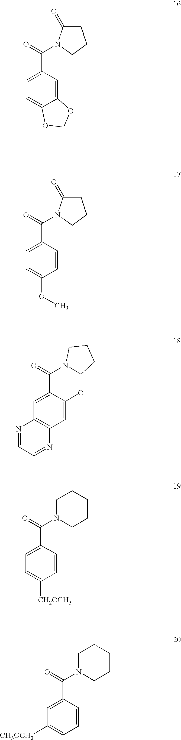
C1=CC(C(=O)N2CCCCC2)=CC=C1[CH2OCH3].C12=CC(C(=O)N3C(=O)CCC3)=CC=C1OCO2.C1=CC(C(=O)N2C(=O)CCC2)=CC=C1OC.C1=CC(C(=O)N2CCCCC2)=CC([CH3OCH2])=C1.C1=C2C(=CC3=C1N=CC=N3)C(=O)N1C(O2)CCC1
